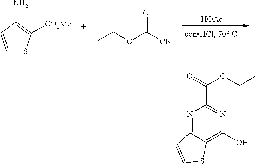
[HOAc].C1=CC(N)=C([CO2Me])S1.CCOC([CN])=O.N1=C2C(=C(O)N=C1C(=O)OCC)SC=C2
